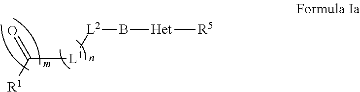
C([L1][L2]B[Het][R5])([R1])=O
